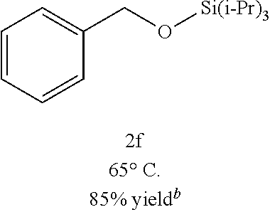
C1=CC=CC(CO[Si(i-Pr)3])=C1
